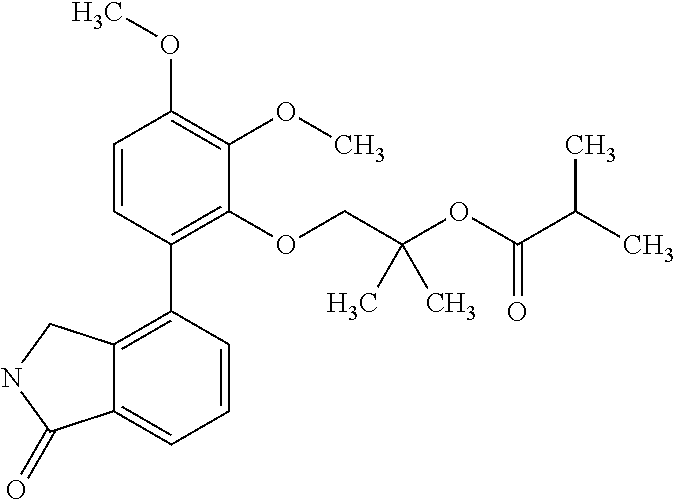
C1=CC(C2=C3C(=CC=C2)C(=O)NC3)=C(OCC(OC(C(C)C)=O)(C)C)C(OC)=C1OC
